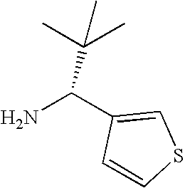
C1=CSC=C1C(N)C(C)(C)C
